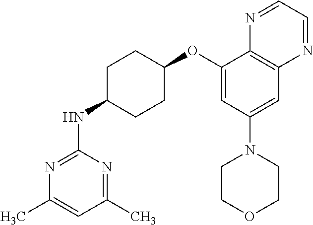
C1(C)=NC(NC2CCC(OC3=CC(N4CCOCC4)=CC4=C3N=CC=N4)CC2)=NC(C)=C1
